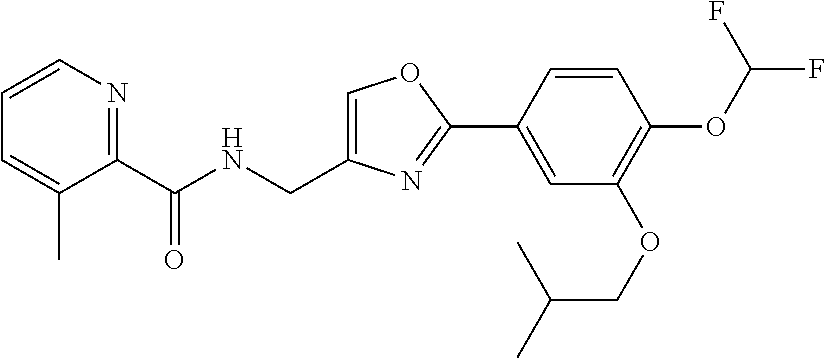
C1=C(CNC(C2=NC=CC=C2C)=O)N=C(C2=CC(OCC(C)C)=C(OC(F)F)C=C2)O1
